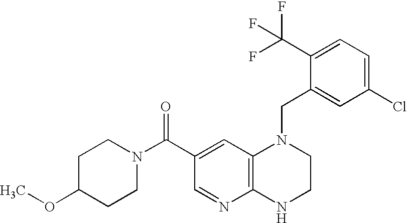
C1(C(F)(F)F)=CC=C(Cl)C=C1CN1C2=C(NCC1)N=CC(C(N1CCC(OC)CC1)=O)=C2
